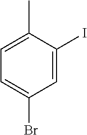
C1=C(I)C(C)=CC=C1Br
